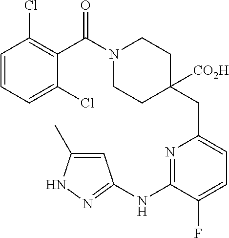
C1=CC=C(Cl)C(C(N2CCC(CC3=CC=C(F)C(NC4=NNC(C)=C4)=N3)([CO2H])CC2)=O)=C1Cl
